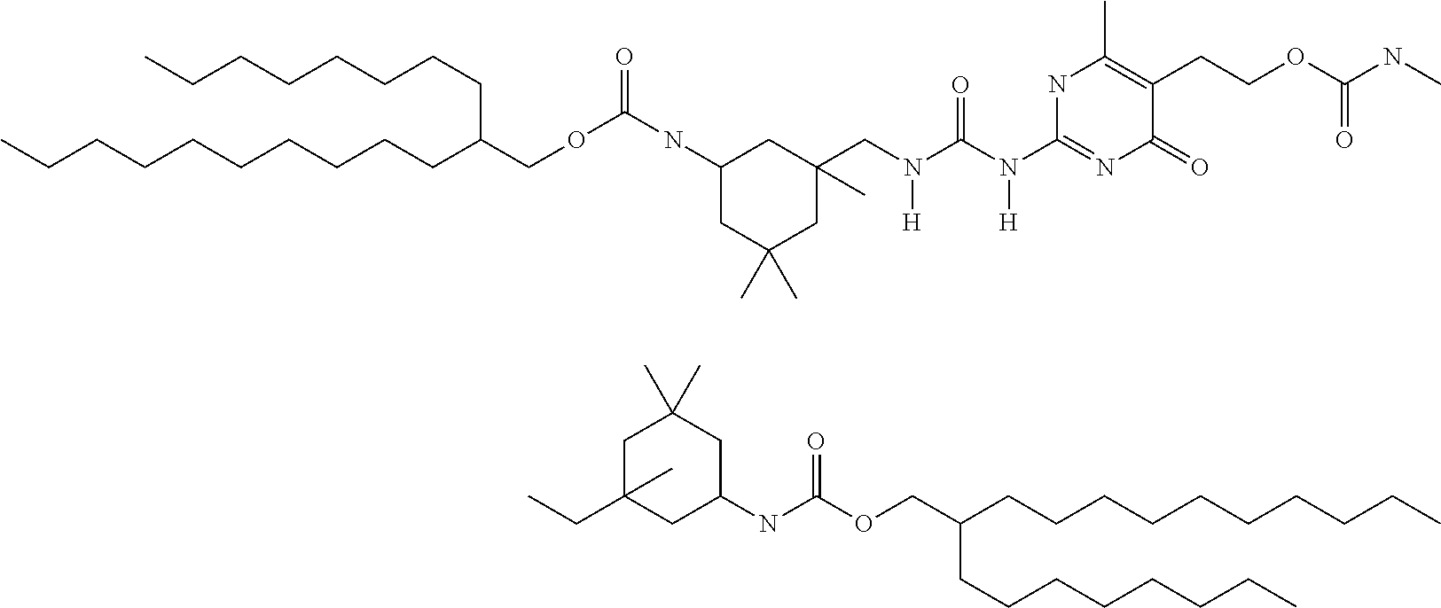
CCCCCCCCCCC(CCCCCCCC)COC(=O)NC1CC(C)(C)CC(C)(CN(C(N(C2=NC(=O)C(CCOC(NC)=O)=C(C)N2)[H])=O)[H])C1.CCC1(C)CC(NC(OCC(CCCCCCCCCC)CCCCCCCC)=O)CC(C)(C)C1
